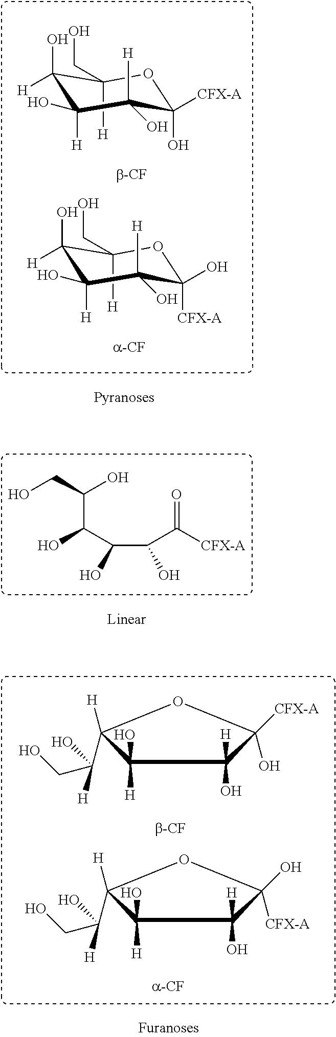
C1(CO)([H])C(O)([H])C(O)([H])C([H])(O)C(O)([CFX-A])O1.C1(CO)([H])C(O)([H])C(O)([H])C([H])(O)C([CFX-A])(O)O1.OCC(C(O)C(C(O)C([CFX-A])=O)O)O.C1([H])(O)C(C([H])(O)CO)([H])OC(O)([CFX-A])C1(O)[H].C1([H])(O)C(C([H])(O)CO)([H])OC([CFX-A])(O)C1(O)[H]
